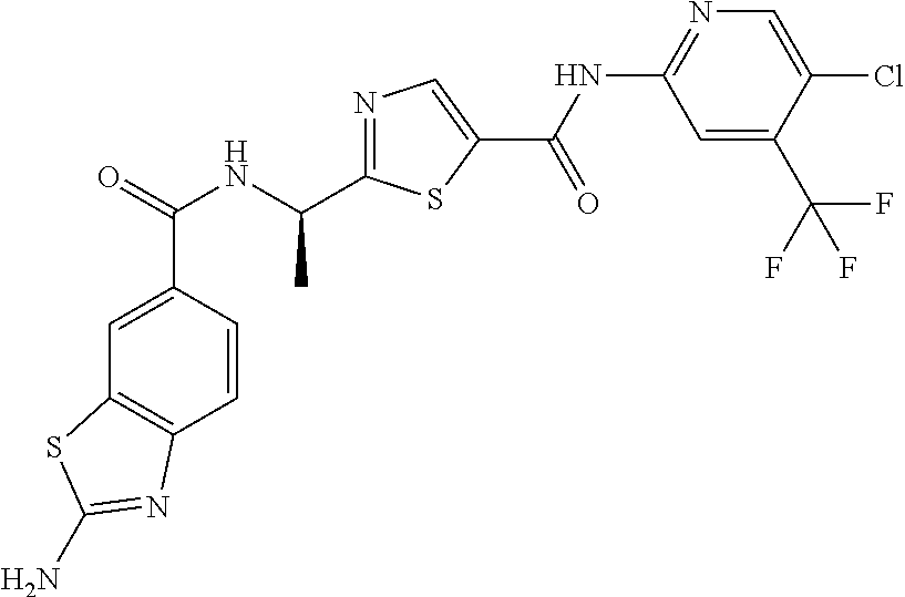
C1=CC(C(=O)NC(C)C2=NC=C(C(NC3=NC=C(Cl)C(C(F)(F)F)=C3)=O)S2)=CC2=C1N=C(N)S2
